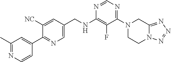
N1=CN=C(N2CCN3C(=NN=N3)C2)C(F)=C1NCC1=CN=C(C2=CC(C)=NC=C2)C([NC])=C1
